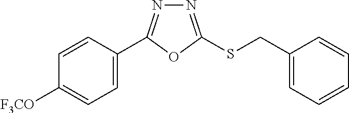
C1=C(C2=NN=C(SCC3=CC=CC=C3)O2)C=CC([F3CO])=C1
